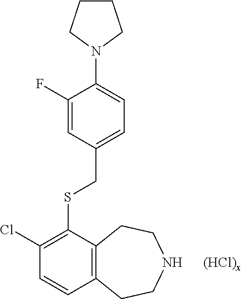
[(HCl)x].N1(C2=CC=C(CSC3=C(Cl)C=CC4=C3CCNCC4)C=C2F)CCCC1
